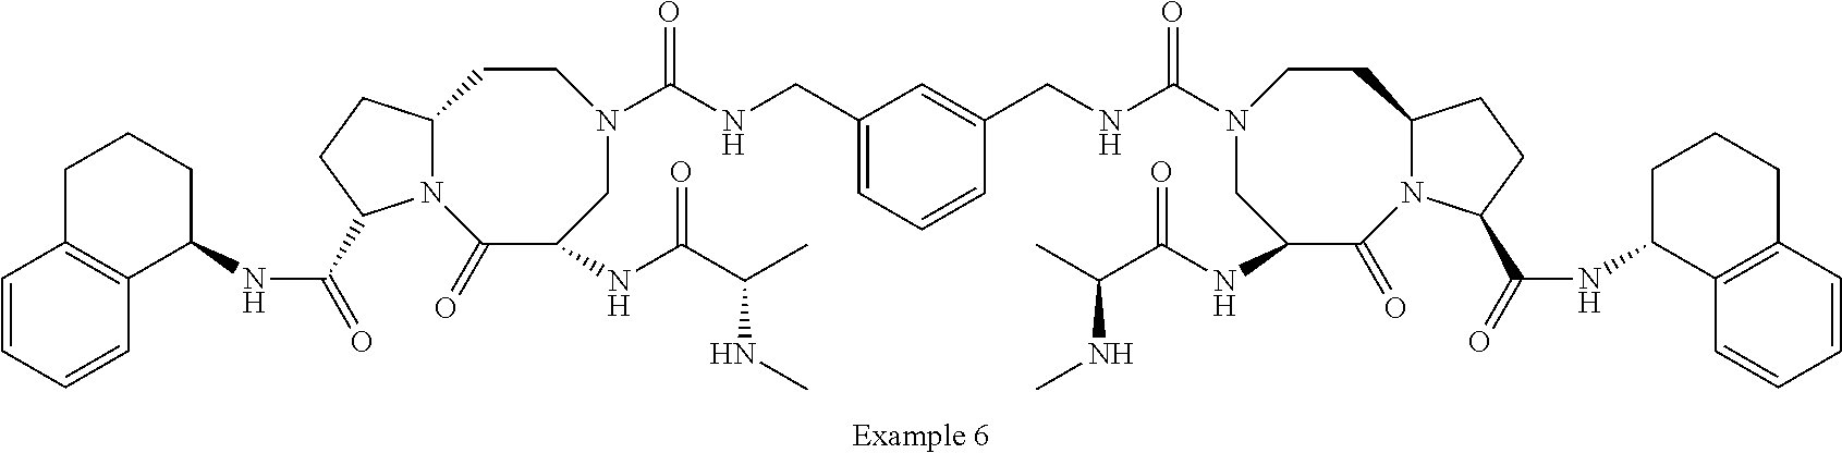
C1C(NC(=O)C(NC)C)C(=O)N2C(CCN1C(NCC1=CC(CNC(N3CC(NC(=O)C(NC)C)C(=O)N4C(CC3)CCC4C(NC3CCCC4=C3C=CC=C4)=O)=O)=CC=C1)=O)CCC2C(NC1C2=C(CCC1)C=CC=C2)=O
